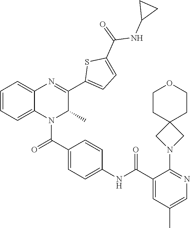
C1(N2CC3(C2)CCOCC3)=NC=C(C)C=C1C(NC1=CC=C(C(=O)N2C(C)C(C3=CC=C(C(=O)NC4CC4)S3)=NC3=CC=CC=C23)C=C1)=O
